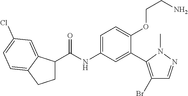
C1(C(=O)NC2=CC=C(OCCN)C(C3=C(Br)C=NN3C)=C2)CCC2=CC=C(Cl)C=C12
